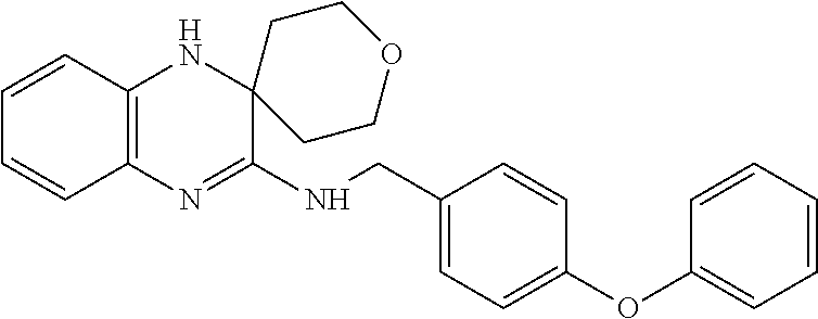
C1=CC2=C(C=C1)N=C(NCC1=CC=C(OC3=CC=CC=C3)C=C1)C1(N2)CCOCC1
